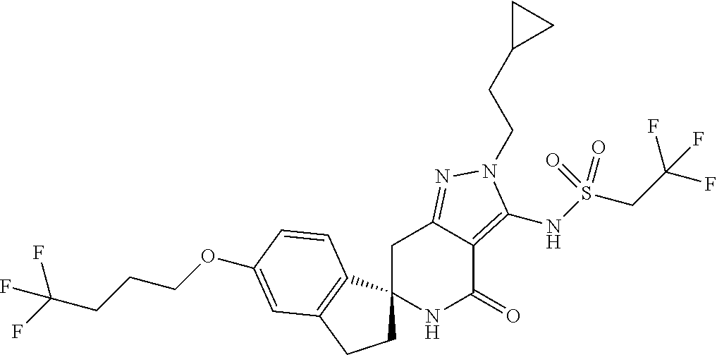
C1C2(C3=C(C1)C=C(OCCCC(F)(F)F)C=C3)NC(=O)C1=C(NS(CC(F)(F)F)(=O)=O)N(CCC3CC3)N=C1C2
